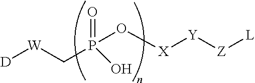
[D][W]CP(O[X][Y][Z][L])(=O)O
